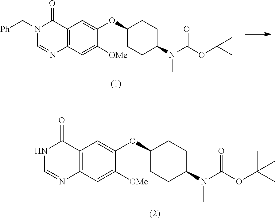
C12=C(C=C([OMe])C(OC3CCC(N(C(OC(C)(C)C)=O)C)CC3)=C1)N=CN(C[Ph])C2=O.C12=C(C=C([OMe])C(OC3CCC(N(C(OC(C)(C)C)=O)C)CC3)=C1)N=CNC2=O
